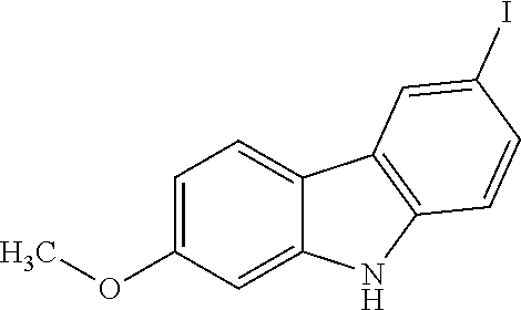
C1=C(OC)C=C2C(=C1)C1=C(N2)C=CC(I)=C1
